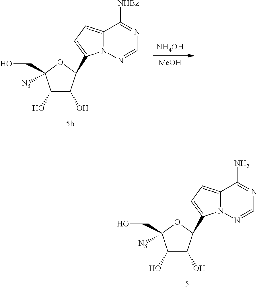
C1(O)C(O)C(C2=CC=C3N2N=CN=C3N)OC1([N3])CO.[NH4OH].[MeOH].C1(O)C(O)C(C2=CC=C3N2N=CN=C3[NHBz])OC1([N3])CO
